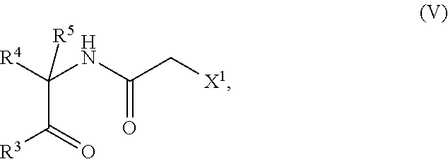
[X1]CC(NC(C(=O)[R3])([R4])[R5])=O
